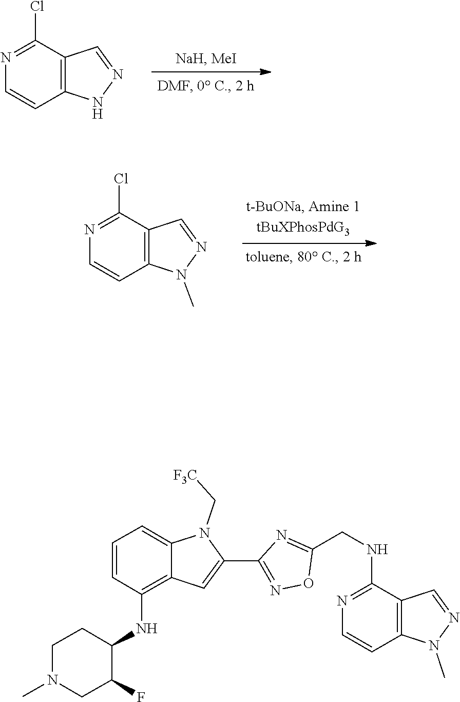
C1=CN=C(Cl)C2=C1NN=C2.C1=CN=C(Cl)C2=C1N(C)N=C2.C1=C2C(=C(NC3C(F)CN(C)CC3)C=C1)C=C(C1=NOC(CNC3=NC=CC4=C3C=NN4C)=N1)N2C[F3C]
